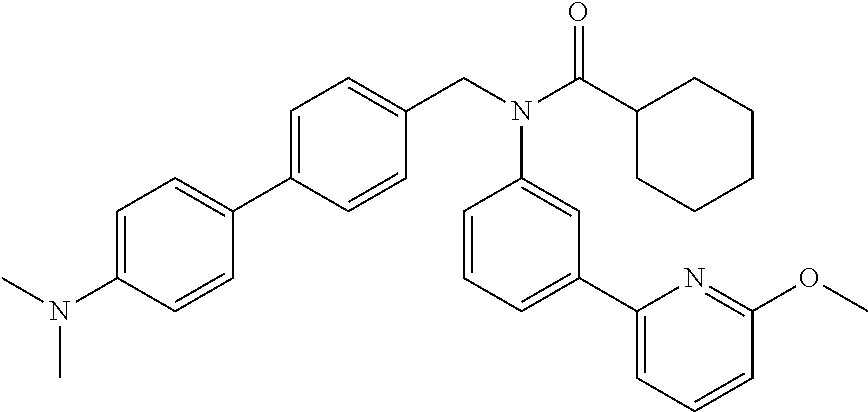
C1=C(C2=CC=C(N(C)C)C=C2)C=CC(CN(C(C2CCCCC2)=O)C2=CC(C3=CC=CC(OC)=N3)=CC=C2)=C1
